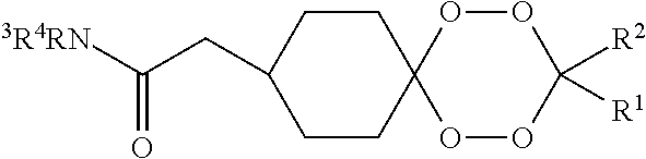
C1CC(CC([3R4RN])=O)CCC12OOC([R2])([R1])OO2
